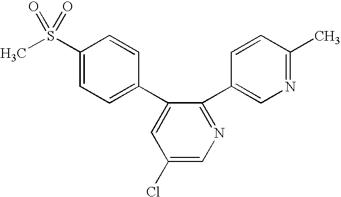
C1(C2=CN=C(C)C=C2)=NC=C(Cl)C=C1C1=CC=C(S(C)(=O)=O)C=C1
